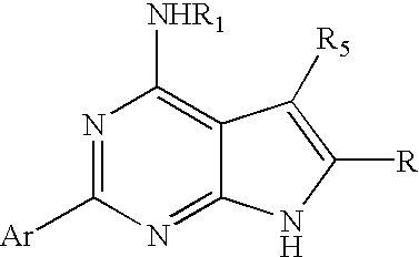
N1=C([Ar])N=C2C(=C1[NHR1])C([R5])=C([R])N2
